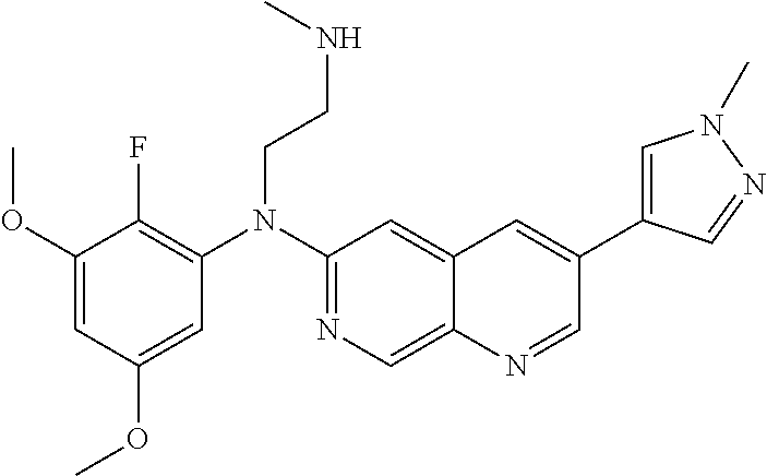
C1(OC)=CC(OC)=CC(N(C2=NC=C3C(=C2)C=C(C2=CN(C)N=C2)C=N3)CCNC)=C1F
